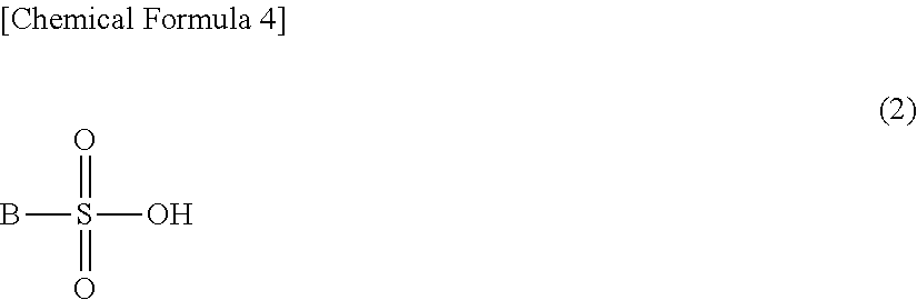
S(B)(O)(=O)=O
